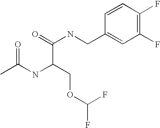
C1=CC(F)=C(F)C=C1CNC(=O)C(COC(F)F)NC(C)=O
